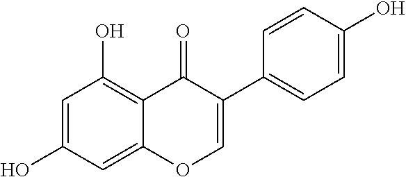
C1=C(O)C=CC(C2=COC3=CC(O)=CC(O)=C3C2=O)=C1
